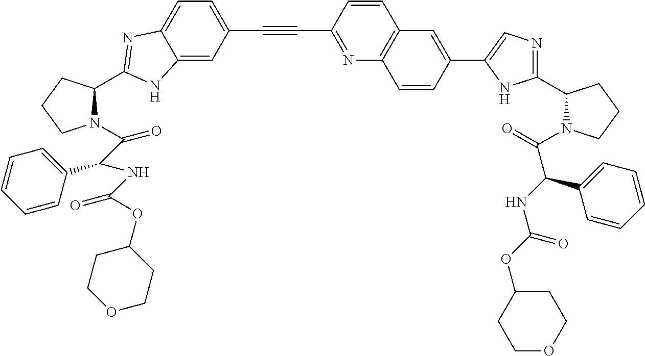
C1=CC(C#CC2=CC=C3C(=C2)NC(C2N(C(C(NC(OC4CCOCC4)=O)C4=CC=CC=C4)=O)CCC2)=N3)=NC2=C1C=C(C1=CN=C(C3N(C(=O)C(NC(OC4CCOCC4)=O)C4=CC=CC=C4)CCC3)N1)C=C2
